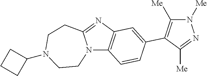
N12C3=C(N=C1CCN(C1CCC1)CC2)C=C(C1=C([Me])N([Me])N=C1[Me])C=C3
